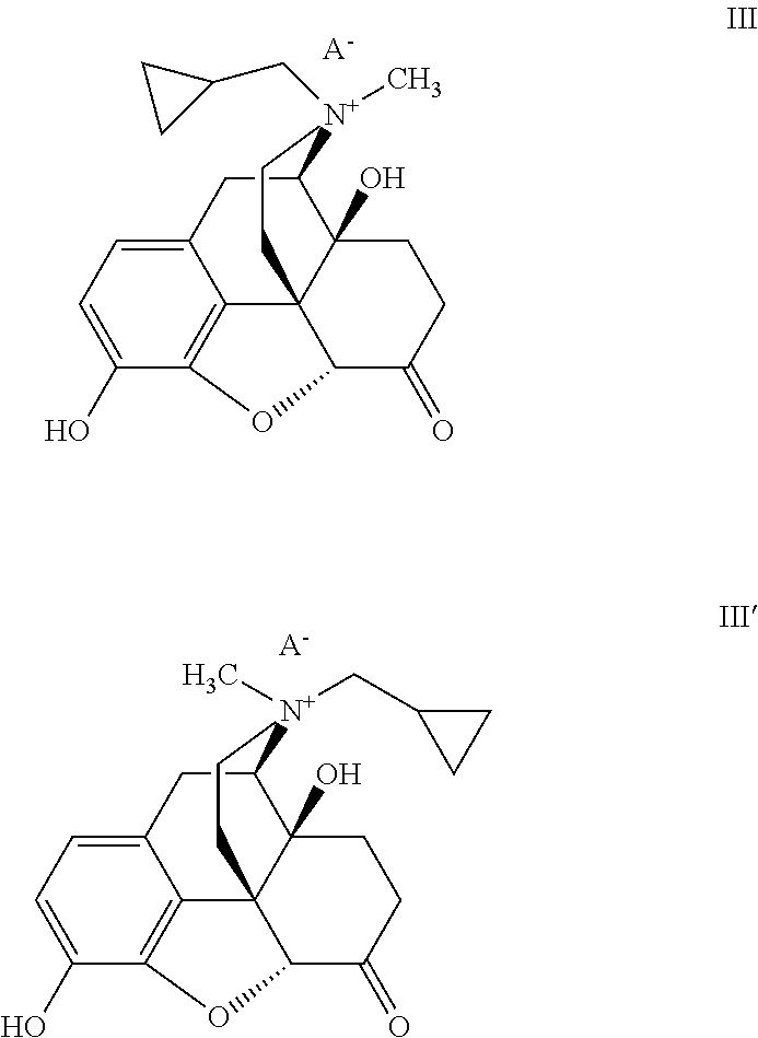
C1(O)=CC=C2C3=C1OC1C34C(O)(C(C2)[N+](CC2CC2)(C)CC4)CCC1=O.[A-].[A-].C1(O)=CC=C2C3=C1OC1C34C(O)(C(C2)[N+](C)(CC2CC2)CC4)CCC1=O
